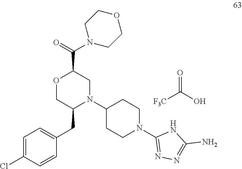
C(O)(=O)[F3C].N1(C(C2OCC(CC3=CC=C(Cl)C=C3)N(C3CCN(C4=NN=C(N)N4)CC3)C2)=O)CCOCC1
